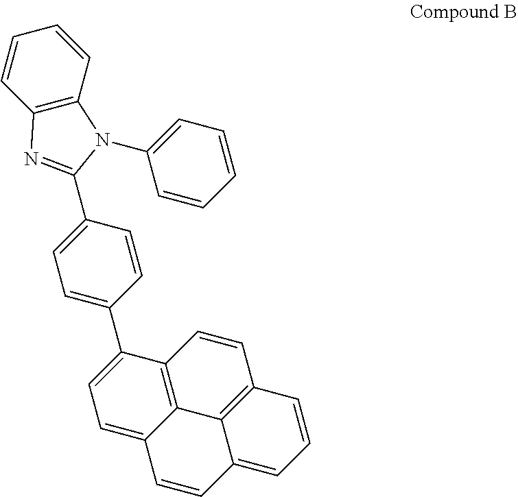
C12=C(C=CC=C1)N(C1=CC=CC=C1)C(C1=CC=C(C3=CC=C4C5=C3C=CC3=C5C(=CC=C3)C=C4)C=C1)=N2
